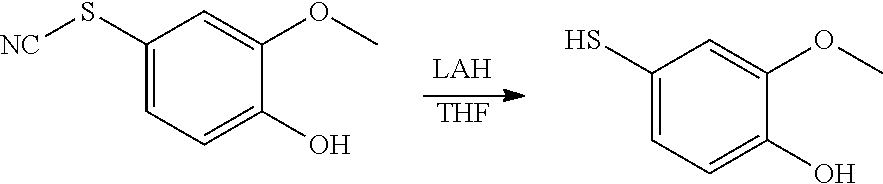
C1(S[NC])=CC=C(O)C(OC)=C1.[THF].C1(S)=CC=C(O)C(OC)=C1
